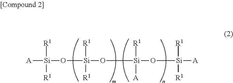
[A][Si](O[Si](O[Si](O[Si]([A])([R1])[R1])([R1])[A])([R1])[R1])([R1])[R1]
